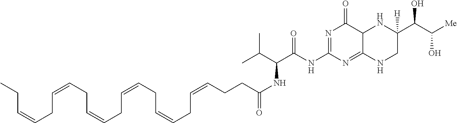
C(NC1=NC(=O)C2C(=N1)NCC(C(C([Me])O)O)([H])N2)(=O)C(NC(=O)CCC=CCC=CCC=CCC=CCC=CCC=CCC)C(C)C
